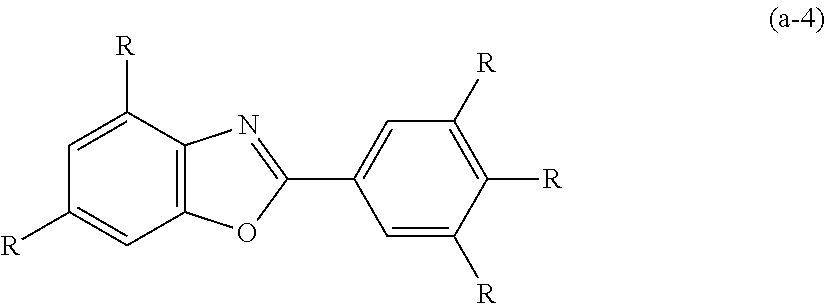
C1=C([R])C2=C(C=C1[R])OC(C1=CC([R])=C([R])C([R])=C1)=N2
